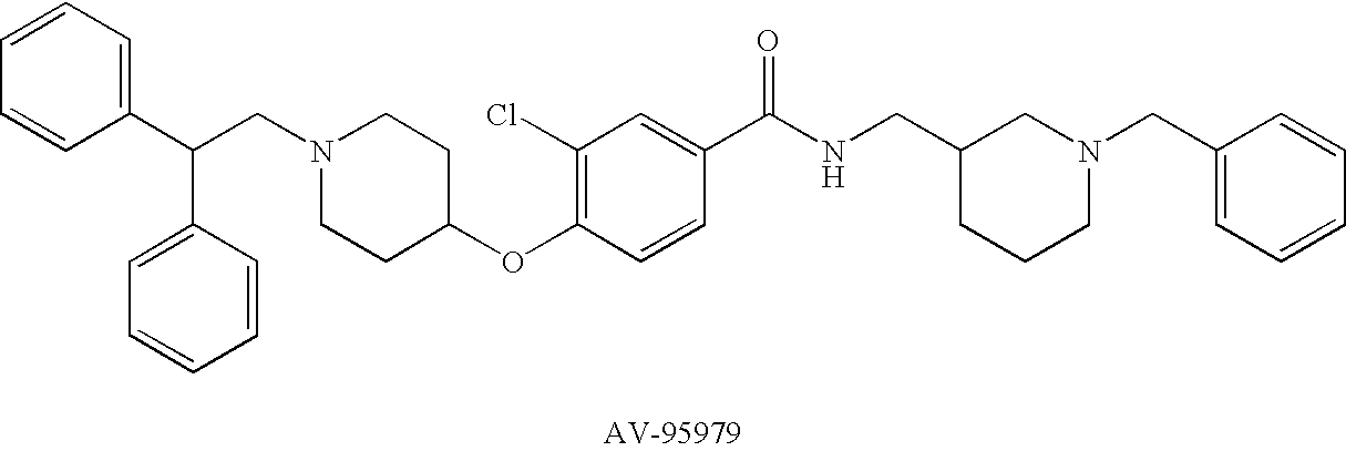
C(CN1CCC(OC2=C(Cl)C=C(C(NCC3CCCN(CC4=CC=CC=C4)C3)=O)C=C2)CC1)(C1=CC=CC=C1)C1=CC=CC=C1
